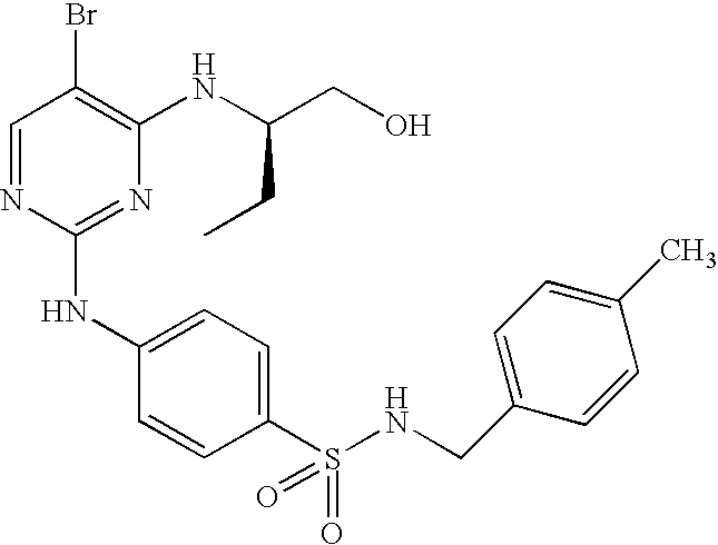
C1=NC(NC2=CC=C(S(=O)(=O)NCC3=CC=C(C)C=C3)C=C2)=NC(NC(CO)CC)=C1Br
